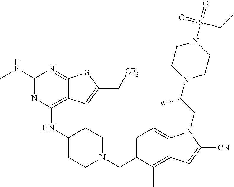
C1=C(CN2CCC(NC3=C4C(=NC(NC)=N3)SC(C[CF3])=C4)CC2)C(C)=C2C(=C1)N(CC(N1CCN(S(CC)(=O)=O)CC1)C)C([CN])=C2
